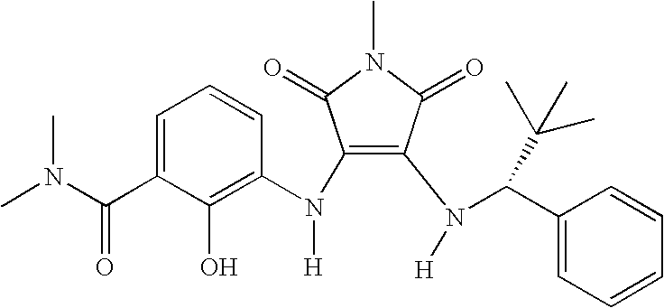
C1=C(C(N(C)C)=O)C(O)=C(N(C2=C(N([H])C(C3=CC=CC=C3)C(C)(C)C)C(=O)N(C)C2=O)[H])C=C1
